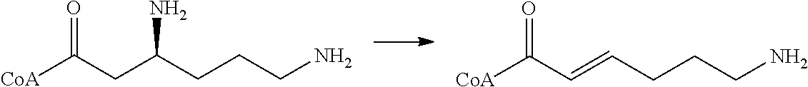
O=C(CC(CCCN)N)[CoA].O=C(C=CCCCN)[CoA]
